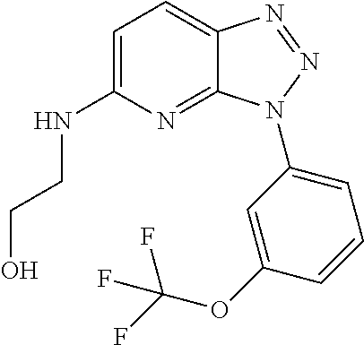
C1=C(NCCO)N=C2C(=C1)N=NN2C1=CC=CC(OC(F)(F)F)=C1
